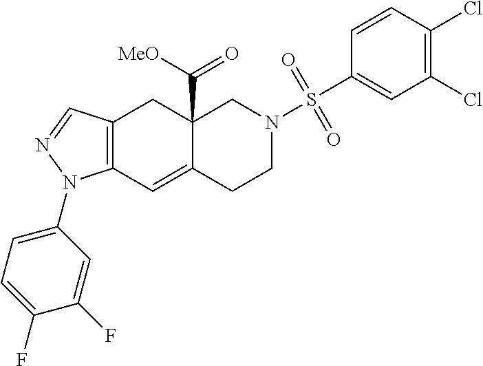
C12(C([MeO])=O)C(=CC3=C(C1)C=NN3C1=CC=C(F)C(F)=C1)CCN(S(C1=CC(Cl)=C(Cl)C=C1)(=O)=O)C2
